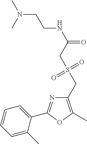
C1=CC=C(C)C(C2=NC(CS(CC(NCCN(C)C)=O)(=O)=O)=C(C)O2)=C1
